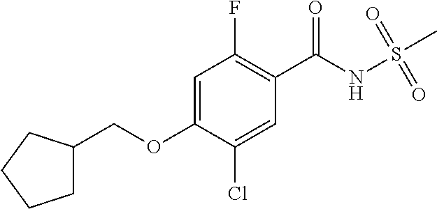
C1=C(OCC2CCCC2)C(Cl)=CC(C(NS(C)(=O)=O)=O)=C1F
